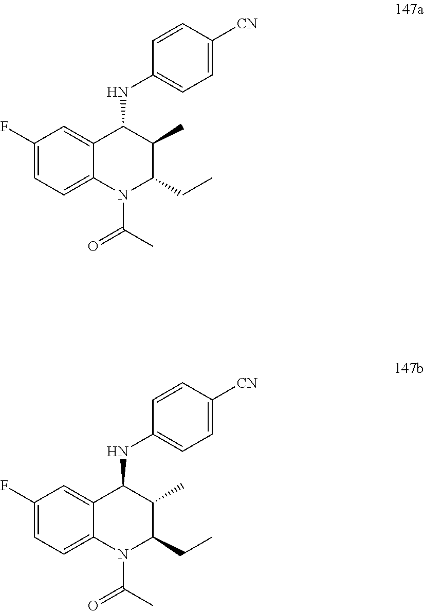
C1(F)=CC=C2C(=C1)C(NC1=CC=C([CN])C=C1)C(C)C(CC)N2C(C)=O.C1(F)=CC=C2C(=C1)C(NC1=CC=C([CN])C=C1)C(C)C(CC)N2C(C)=O
